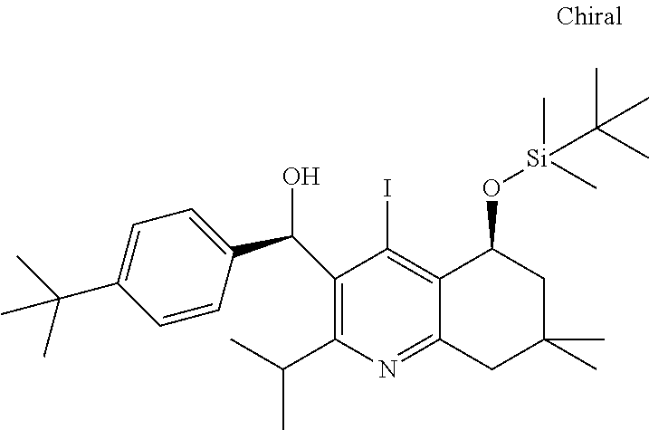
C1(C(C)C)=C(C(C2=CC=C(C(C)(C)C)C=C2)O)C(I)=C2C(=N1)CC(C)(C)CC2O[Si](C)(C)C(C)(C)C
